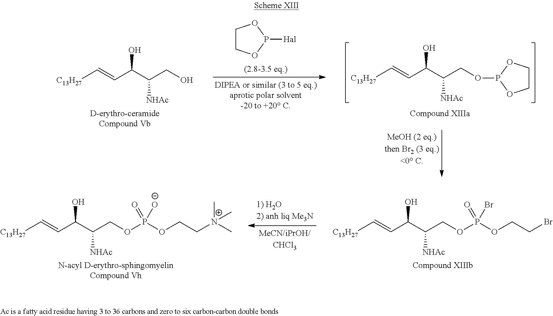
C([NHAc])(C(C=C[C13H27])O)COP(OCCBr)(=O)Br.C([NHAc])(C(C=C[C13H27])O)COP(OCC[N+](C)(C)C)(=O)[O-].C1COP([Hal])O1.C([NHAc])(C(C=C[C13H27])O)CO.C([NHAc])(C(C=C[C13H27])O)COP1OCCO1
